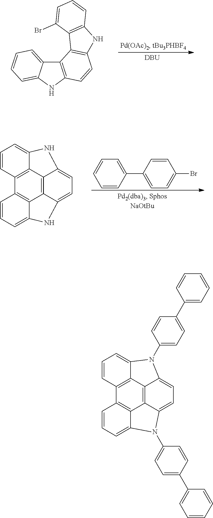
C12=C(NC3=CC=CC=C13)C=CC1=C2C2=C(N1)C=CC=C2Br.[DBU].C12=C3C4=C5C6=C1C(=CC=C6)NC2=CC=C3NC4=CC=C5.C1=CC(C2=CC=C(Br)C=C2)=CC=C1.C12=C3C4=C5C6=C1C(=CC=C6)N(C1=CC=C(C6=CC=CC=C6)C=C1)C2=CC=C3N(C1=CC=C(C2=CC=CC=C2)C=C1)C4=CC=C5
